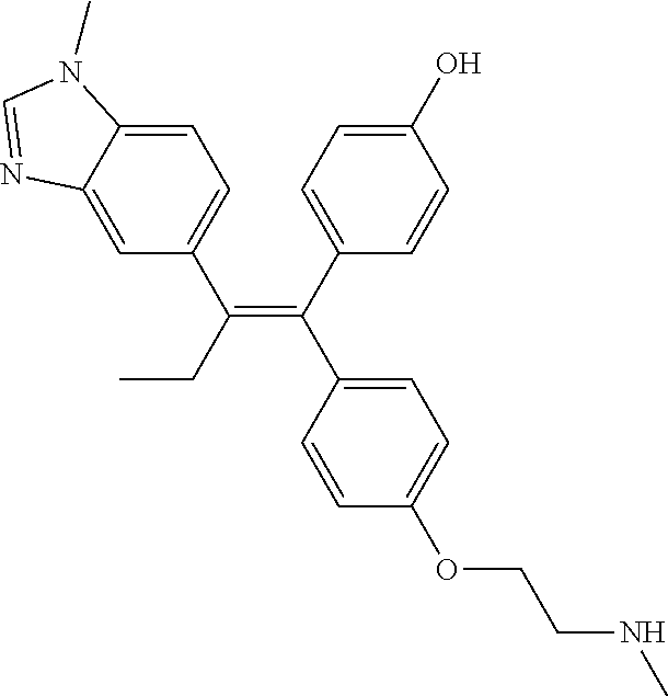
C1=C(O)C=CC(C(=C(CC)C2=CC=C3C(=C2)N=CN3C)C2=CC=C(OCCNC)C=C2)=C1
